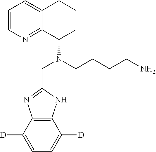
C12=C(C([D])=CC=C1[D])N=C(CN(C1CCCC3=CC=CN=C13)CCCCN)N2
